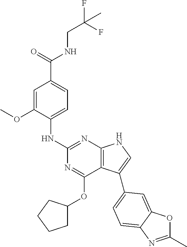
C1(NC2=CC=C(C(NCC(F)(F)C)=O)C=C2OC)=NC2=C(C(OC3CCCC3)=N1)C(C1=CC=C3C(=C1)OC(C)=N3)=CN2
